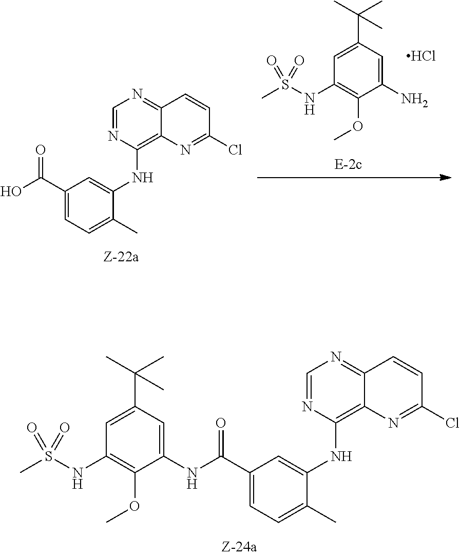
C1(NS(C)(=O)=O)=C(OC)C(N)=CC(C(C)(C)C)=C1.Cl.C1(C(O)=O)=CC=C(C)C(NC2=C3C(=NC=N2)C=CC(Cl)=N3)=C1.C1(C(=O)NC2=CC(C(C)(C)C)=CC(NS(C)(=O)=O)=C2OC)=CC=C(C)C(NC2=C3C(=NC=N2)C=CC(Cl)=N3)=C1
